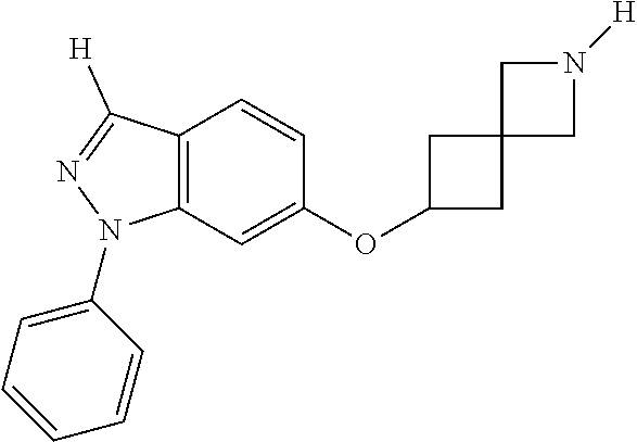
C1(OC2CC3(C2)CN([H])C3)=CC2=C(C=C1)C([H])=NN2C1=CC=CC=C1
